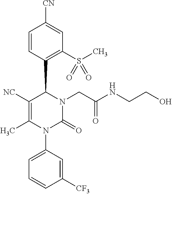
C1=CC(C2C([NC])=C(C)N(C3=CC=CC([CF3])=C3)C(=O)N2CC(NCCO)=O)=C(S(C)(=O)=O)C=C1[CN]
